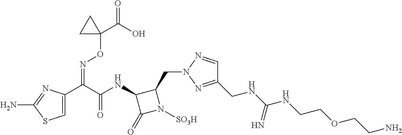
C1(CNC(NCCOCCN)=N)=NN(CC2C(NC(C(C3=CSC(N)=N3)=NOC3(C(=O)O)CC3)=O)C(=O)N2[SO3H])N=C1
